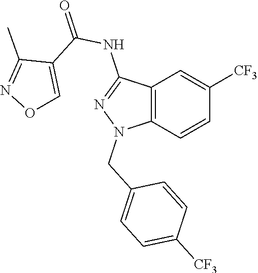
C12=C(C=CC([CF3])=C1)N(CC1=CC=C([CF3])C=C1)N=C2NC(=O)C1=CON=C1C
